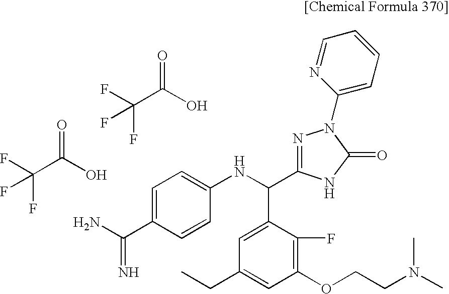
FC(C(O)=O)(F)F.C1=C(C(=N)N)C=CC(NC(C2=CC(CC)=CC(OCCN(C)C)=C2F)C2=NN(C3=CC=CC=N3)C(=O)N2)=C1.FC(C(O)=O)(F)F
